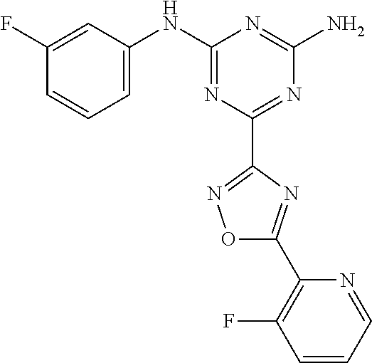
C1(F)=CC(NC2=NC(C3=NOC(C4=C(F)C=CC=N4)=N3)=NC(N)=N2)=CC=C1
